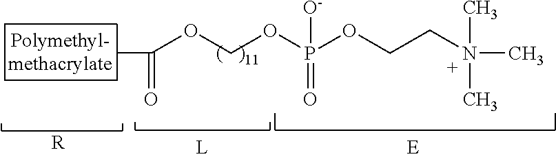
[R].CC(=O)OCOP(OCCN(C)(C)C)(=O)[O-]
